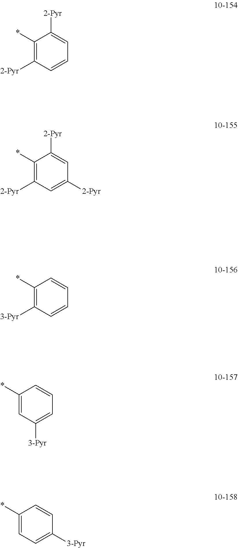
C1(*)=C([2-Pyr])C=CC=C1[2-Pyr].C1(*)=C([2-Pyr])C=C([2-Pyr])C=C1[2-Pyr].C1(*)=C([3-Pyr])C=CC=C1.C1(*)=CC([3-Pyr])=CC=C1.C1(*)=CC=C([3-Pyr])C=C1
